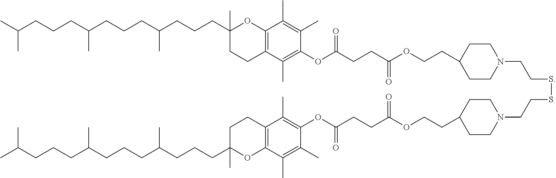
C12=C(C(C)=C(OC(CCC(OCCC3CCN(CCSSCCN4CCC(CCOC(CCC(OC5=C(C)C6=C(C(C)=C5C)OC(CCCC(CCCC(CCCC(C)C)C)C)(C)CC6)=O)=O)CC4)CC3)=O)=O)C(C)=C1C)CCC(CCCC(CCCC(CCCC(C)C)C)C)(C)O2
